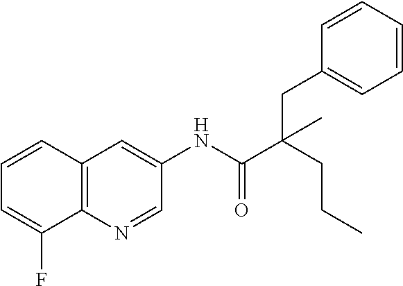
C12=C(N=CC(NC(C(CCC)(CC3=CC=CC=C3)C)=O)=C1)C(F)=CC=C2
